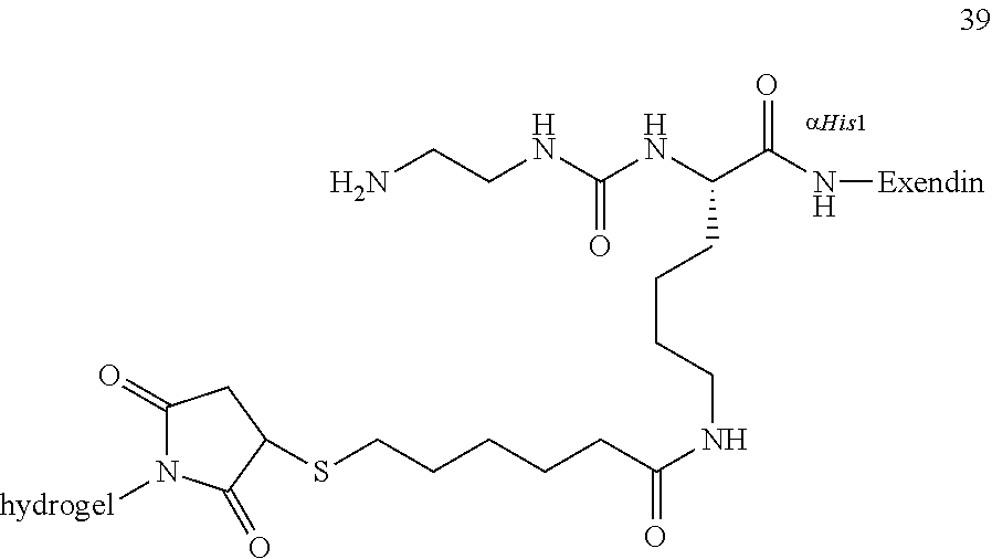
NCCNC(=O)NC(CCCCNC(CCCCCSC1C(=O)N([hydrogel])C(=O)C1)=O)C(N[Exendin])=O
